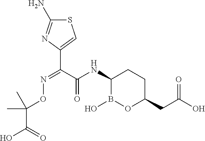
C(ON=C(C(NC1B(O)OC(CC(O)=O)CC1)=O)C1=CSC(N)=N1)(C(O)=O)(C)C
